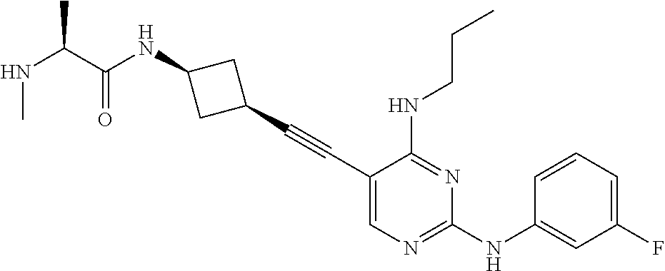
C1(C#CC2CC(NC(C(NC)C)=O)C2)=CN=C(NC2=CC(F)=CC=C2)N=C1NCCC
